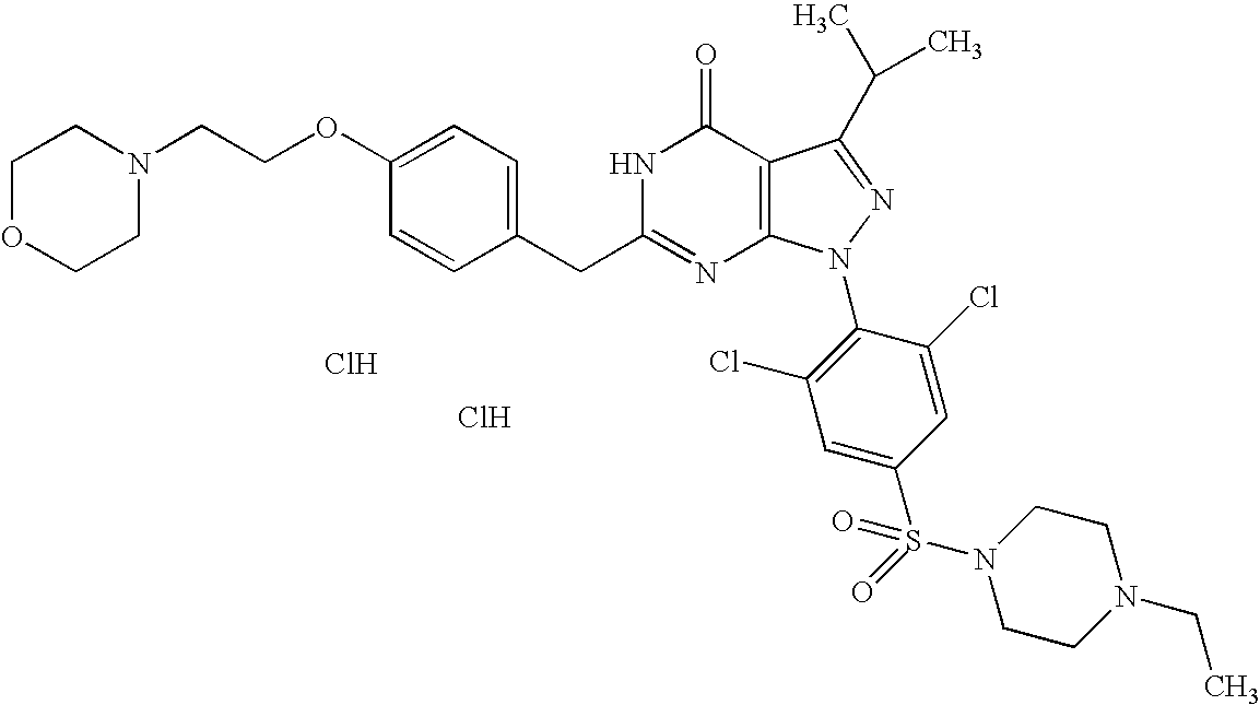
C1OCCN(CCOC2=CC=C(CC3=NC4=C(C(=O)N3)C(C(C)C)=NN4C3=C(Cl)C=C(S(=O)(N4CCN(CC)CC4)=O)C=C3Cl)C=C2)C1.Cl.Cl
